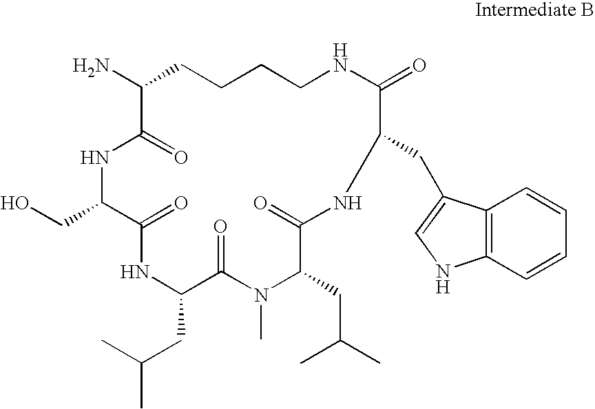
NC1CCCCNC(=O)C(CC2=CNC3=C2C=CC=C3)NC(=O)C(CC(C)C)N(C)C(=O)C(CC(C)C)NC(=O)C(CO)NC1=O
